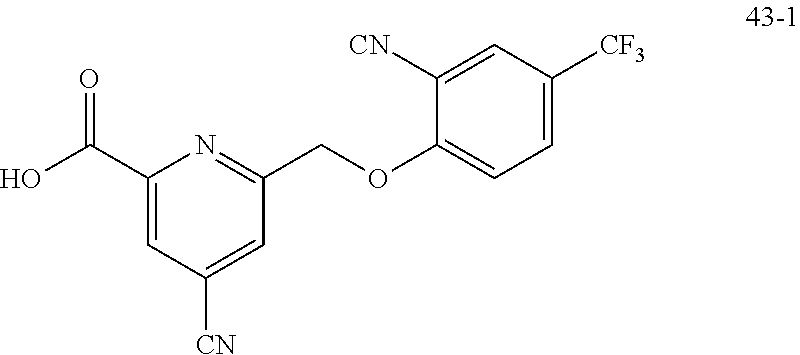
C1=C([CN])C=C(C(O)=O)N=C1COC1=CC=C([CF3])C=C1[CN]
